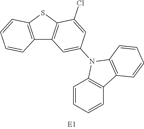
C12=C(SC3=C1C=C(N1C4=C(C=CC=C4)C4=C1C=CC=C4)C=C3Cl)C=CC=C2
